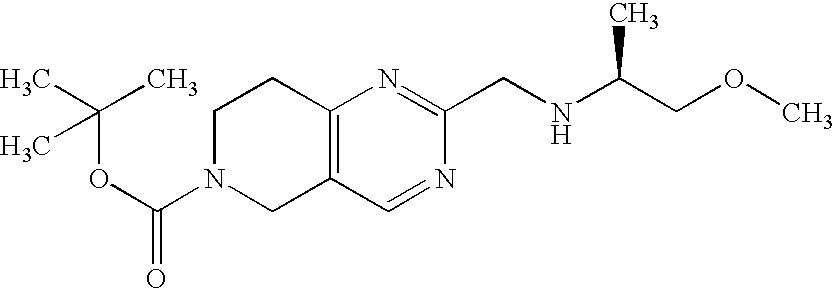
C(OC(=O)N1CC2=C(CC1)N=C(CNC(COC)C)N=C2)(C)(C)C
